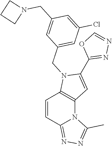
C1=CC2=NN=C(C)N2C2=C1N(CC1=CC(Cl)=CC(CN3CCC3)=C1)C(C1=NN=CO1)=C2
